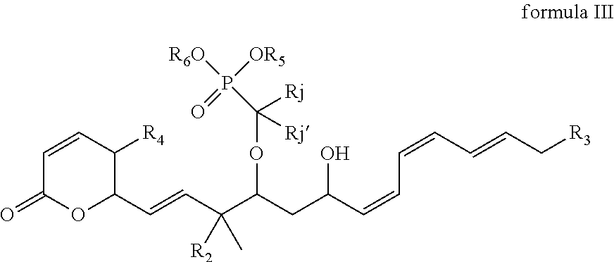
C1=CC([R4])C(C=CC(C(CC(C=CC=CC=CC[R3])O)OC(P([R6O])([OR5])=O)([Rj])[Rj])(C)[R2])OC1=O
